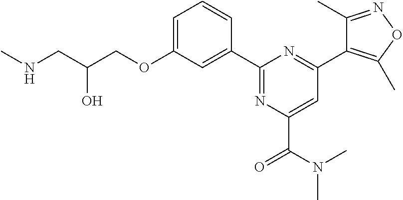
C1=C(OCC(CNC)O)C=C(C2=NC(C(N(C)C)=O)=CC(C3=C(C)ON=C3C)=N2)C=C1
